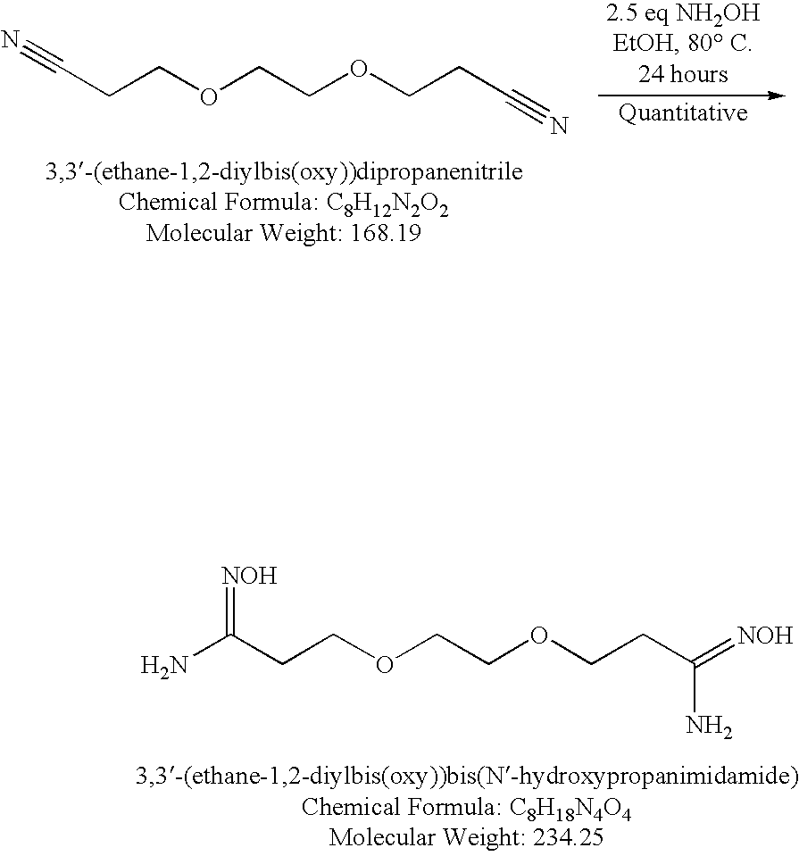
C(CCOCCOCCC(N)=[NOH])(N)=[NOH].N#CCCOCCOCCC#N
